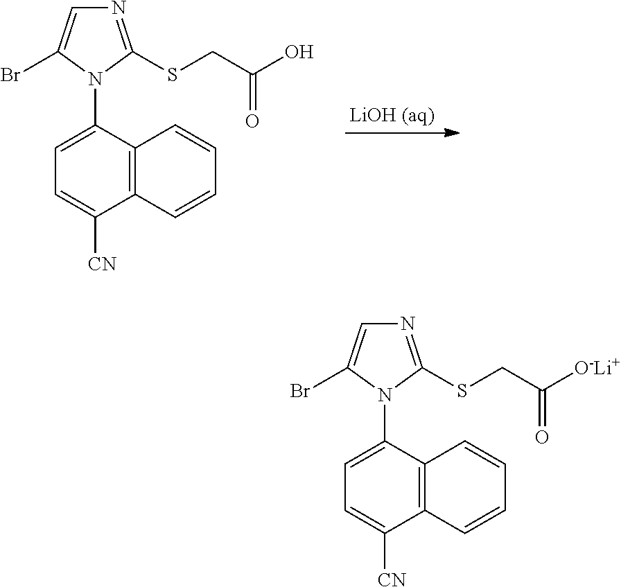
C1=C(N2C(SCC([O-Li+])=O)=NC=C2Br)C2=C(C([CN])=C1)C=CC=C2.C1=C(N2C(SCC(O)=O)=NC=C2Br)C2=C(C([CN])=C1)C=CC=C2
